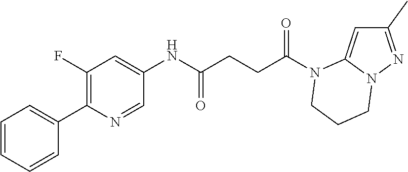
C1(C)=NN2C(=C1)N(C(CCC(NC1=CC(F)=C(C3=CC=CC=C3)N=C1)=O)=O)CCC2
